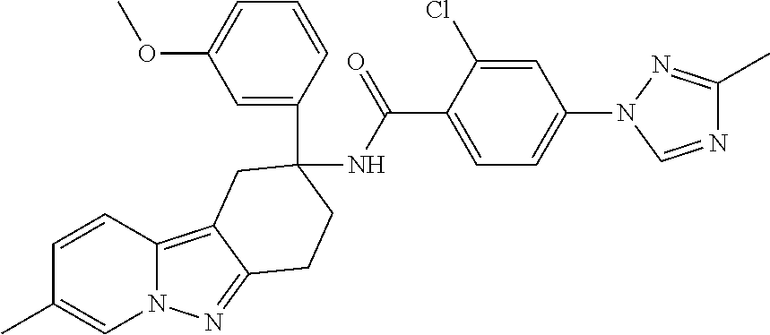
C1=CC(C)=CN2C1=C1C(=N2)CCC(C2=CC(OC)=CC=C2)(NC(C2=CC=C(N3C=NC(C)=N3)C=C2Cl)=O)C1
